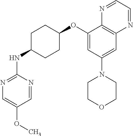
C1(OC2CCC(NC3=NC=C(OC)C=N3)CC2)=CC(N2CCOCC2)=CC2=C1N=CC=N2
